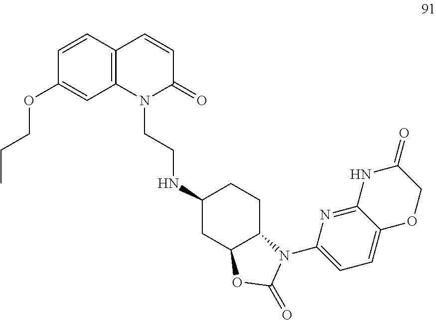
C1(OCCC)=CC2=C(C=C1)C=CC(=O)N2CCNC1CC2C(CC1)N(C1=CC=C3C(=N1)NC(=O)CO3)C(=O)O2
